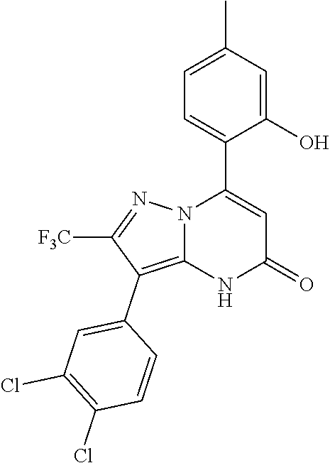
C1(O)=CC(C)=CC=C1C1=CC(=O)NC2=C(C3=CC(Cl)=C(Cl)C=C3)C([F3C])=NN12
